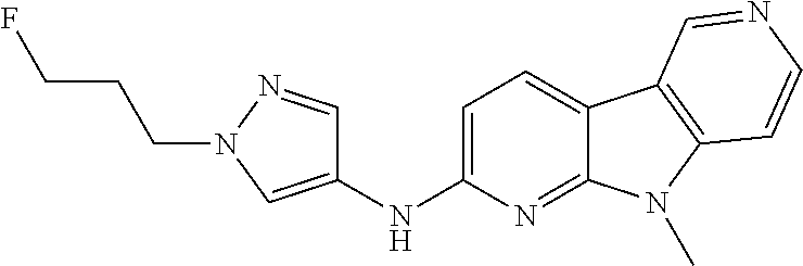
N(C1=CC=C2C(=N1)N(C)C1=C2C=NC=C1)C1=CN(CCCF)N=C1
